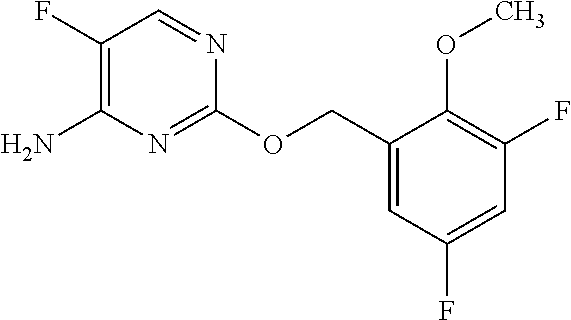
C1(F)=C(N)N=C(OCC2=CC(F)=CC(F)=C2OC)N=C1
